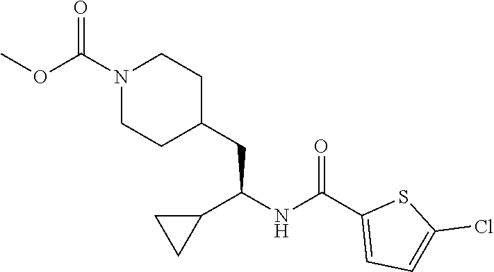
COC(N1CCC(CC(NC(C2=CC=C(Cl)S2)=O)C2CC2)CC1)=O
